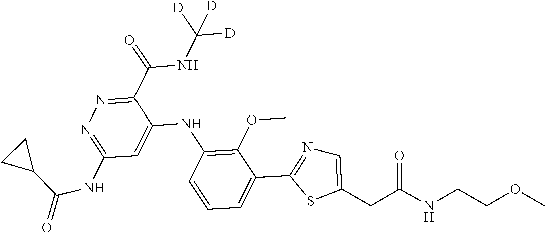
C1(C(NC([D])([D])[D])=O)=NN=C(NC(=O)C2CC2)C=C1NC1=C(OC)C(C2=NC=C(CC(NCCOC)=O)S2)=CC=C1
